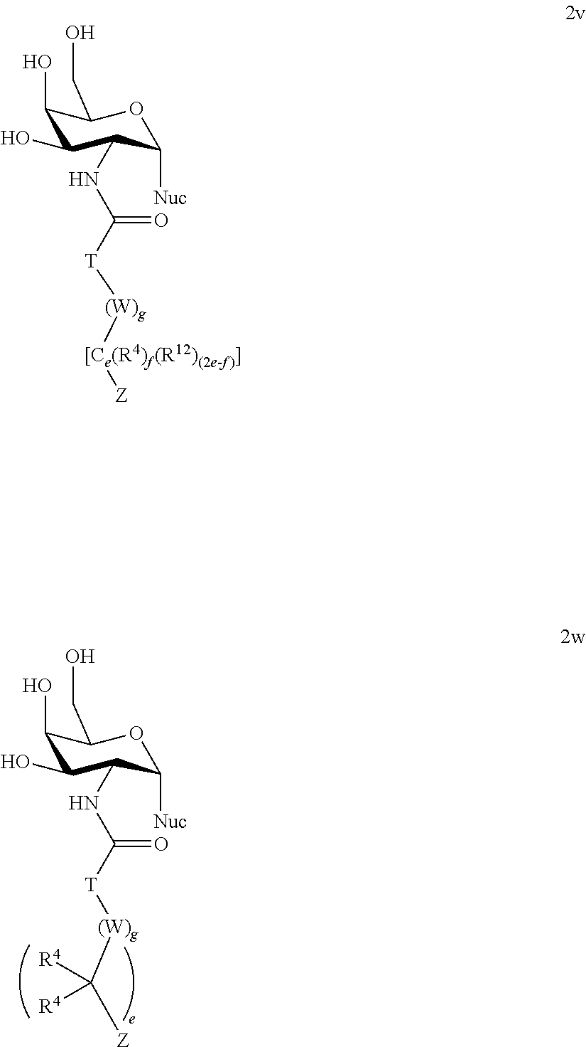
C1(O)C(O)C(NC([T][(W)g][[Ce(R4)f(R12)(2e-f)]][Z])=O)C([Nuc])OC1CO.C1(O)C(O)C(NC([T][(W)g]C([Z])([R4])[R4])=O)C([Nuc])OC1CO
